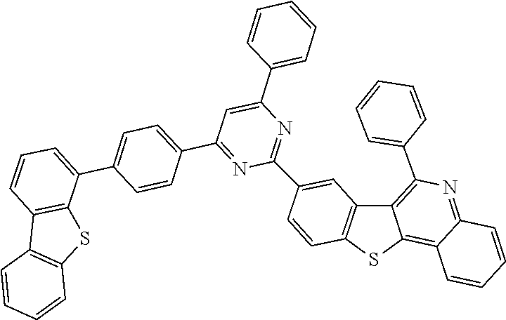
C1=CC=C(C2=CC(C3=CC=C(C4=CC=CC5=C4SC4=C5C=CC=C4)C=C3)=NC(C3=CC4=C(SC5=C6C(=NC(C7=CC=CC=C7)=C45)C=CC=C6)C=C3)=N2)C=C1
